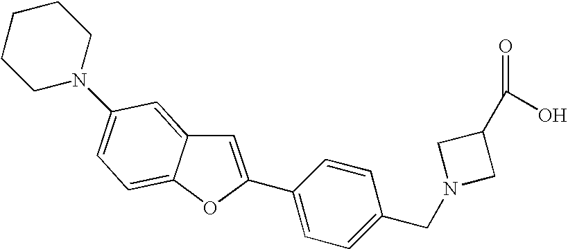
C1CCN(C2=CC=C3C(=C2)C=C(C2=CC=C(CN4CC(C(O)=O)C4)C=C2)O3)CC1
